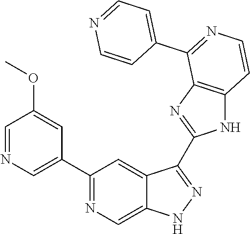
C1(C2=NC=C3C(=C2)C(C2=NC4=C(N2)C=CN=C4C2=CC=NC=C2)=NN3)=CN=CC(OC)=C1
